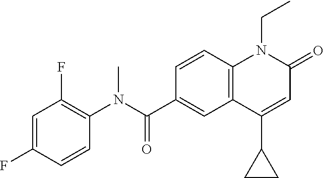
C1(N(C(C2=CC3=C(C=C2)N(CC)C(=O)C=C3C2CC2)=O)C)=C(F)C=C(F)C=C1
